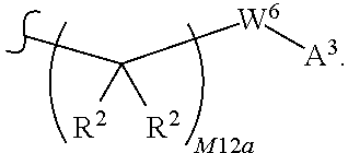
CC([R2])([R2])[W6][A3]
